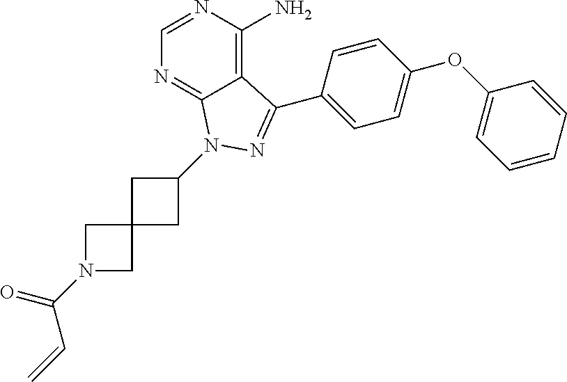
C12=C(N)N=CN=C1N(C1CC3(C1)CN(C(C=C)=O)C3)N=C2C1=CC=C(OC2=CC=CC=C2)C=C1
